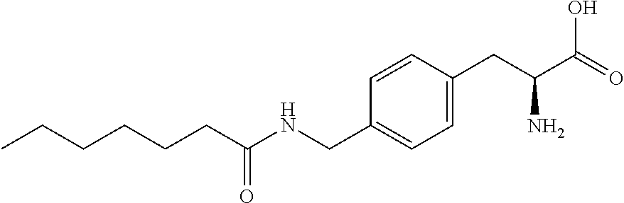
CCCCCCC(NCC1=CC=C(CC(C(=O)O)N)C=C1)=O
